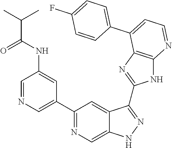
C1=NC=C(C2=NC=C3C(=C2)C(C2=NC4=C(N2)N=CC=C4C2=CC=C(F)C=C2)=NN3)C=C1NC(C(C)C)=O
